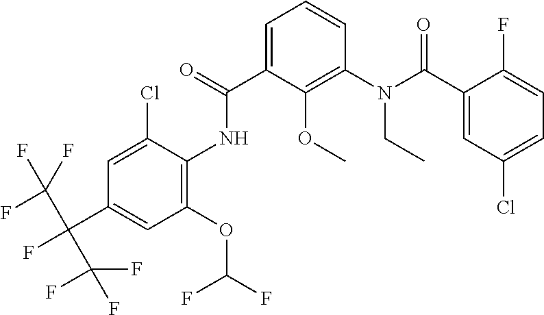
C1=C(C(=O)NC2=C(OC(F)F)C=C(C(C(F)(F)F)(C(F)(F)F)F)C=C2Cl)C(OC)=C(N(C(C2=CC(Cl)=CC=C2F)=O)CC)C=C1
